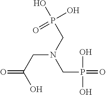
O=C(CN(CP(=O)(O)O)CP(O)(O)=O)O
